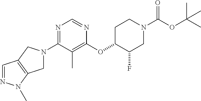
N1=C(N2CC3=C(C2)C=NN3C)C(C)=C(OC2C(F)CN(C(OC(C)(C)C)=O)CC2)N=C1
